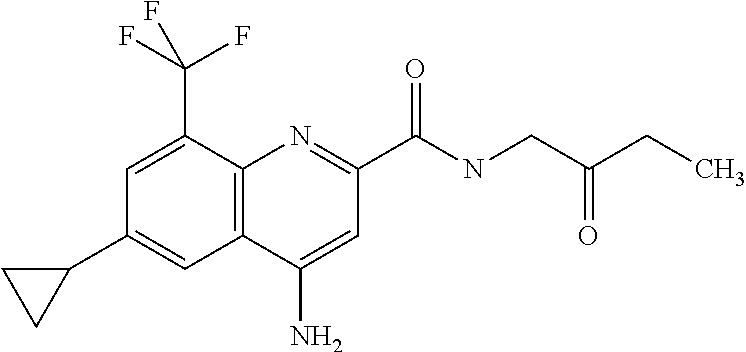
C1(N)=CC(C(NCC(CC)=O)=O)=NC2=C1C=C(C1CC1)C=C2C(F)(F)F
